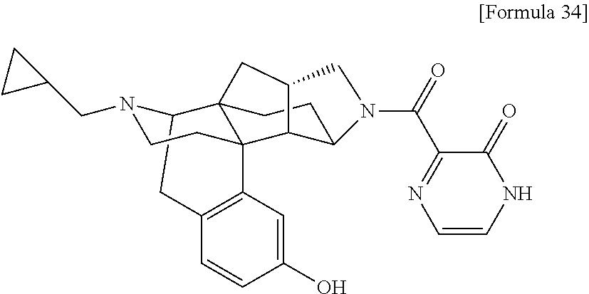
C12CC3=C(C=C(O)C=C3)C3(C14CCC1C3C(C4)CN1C(=O)C1=NC=CNC1=O)CCN2CC1CC1
